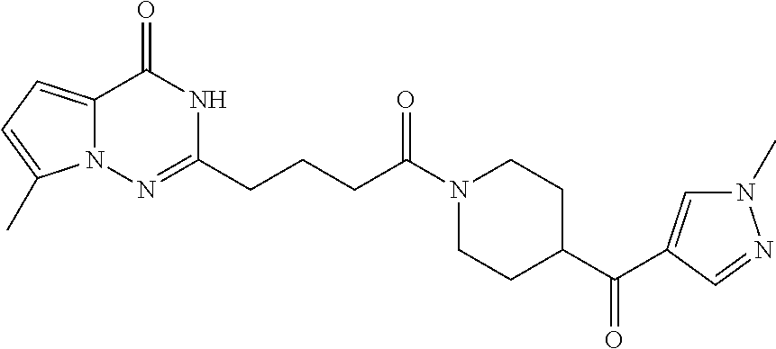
C12=CC=C(C)N1N=C(CCCC(N1CCC(C(=O)C3=CN(C)N=C3)CC1)=O)NC2=O
